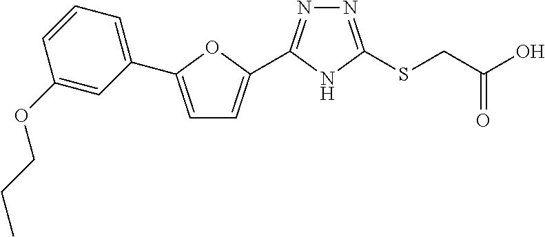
N1=C(SCC(O)=O)NC(C2=CC=C(C3=CC=CC(OCCC)=C3)O2)=N1
